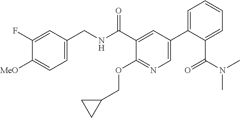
C1=C(CNC(C2=CC(C3=CC=CC=C3C(=O)N(C)C)=CN=C2OCC2CC2)=O)C=C(F)C([MeO])=C1
